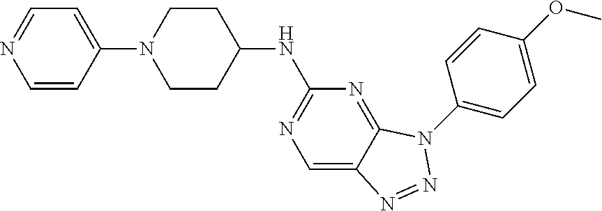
C1=C2C(=NC(NC3CCN(C4=CC=NC=C4)CC3)=N1)N(C1=CC=C(OC)C=C1)N=N2
